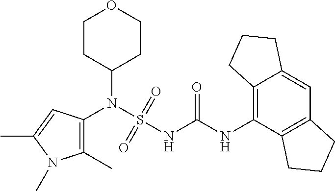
C1(N(S(NC(NC2=C3C(=CC4=C2CCC4)CCC3)=O)(=O)=O)C2=C(C)N(C)C(C)=C2)CCOCC1
